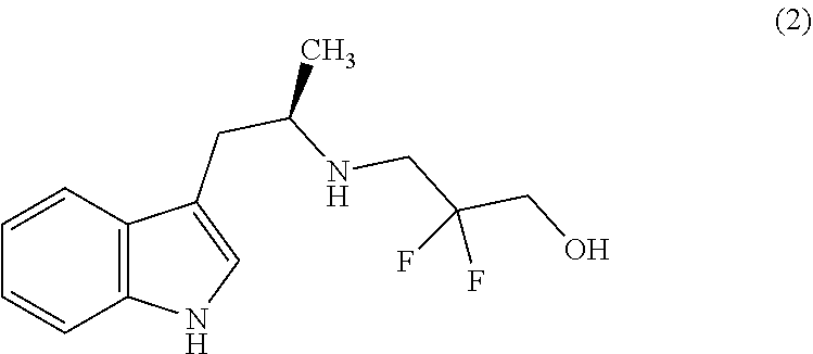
C12=C(NC=C1CC(NCC(CO)(F)F)C)C=CC=C2
